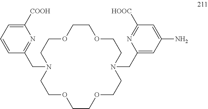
C1([COOH])=CC=CC(CN2CCOCCOCCN(CC3=CC(N)=CC([HOOC])=N3)CCOCCOCC2)=N1
